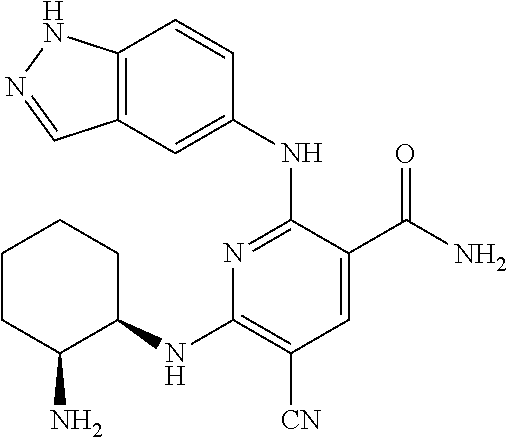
C1=C(NC2=NC(NC3C(N)CCCC3)=C([CN])C=C2C(N)=O)C=CC2=C1C=NN2
